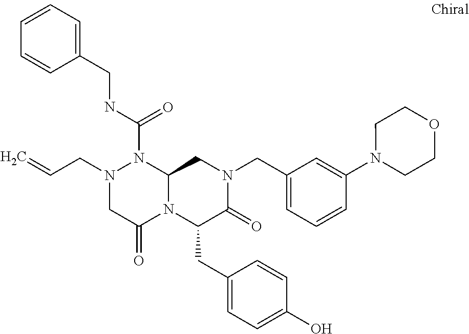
N(C(=O)N1N(CC=C)CC(=O)N2C1CN(CC1=CC=CC(N3CCOCC3)=C1)C(=O)C2CC1=CC=C(O)C=C1)CC1=CC=CC=C1
